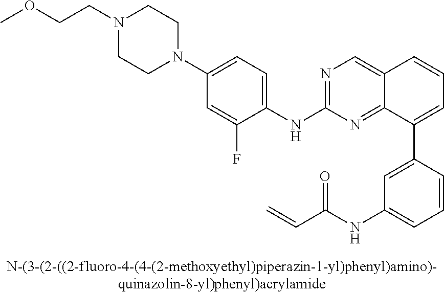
C12=CN=C(NC3=CC=C(N4CCN(CCOC)CC4)C=C3F)N=C1C(C1=CC(NC(C=C)=O)=CC=C1)=CC=C2
